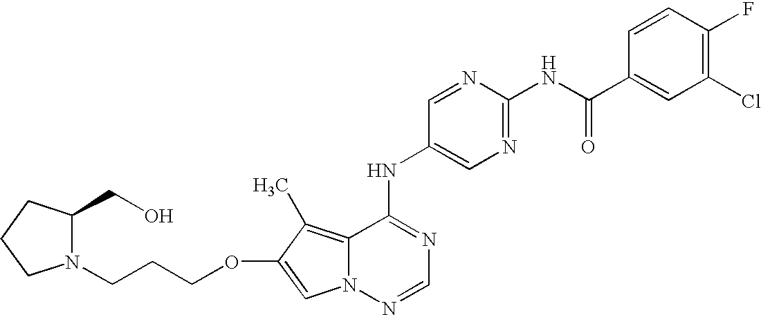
N1(CCCOC2=CN3C(=C2C)C(NC2=CN=C(NC(C4=CC(Cl)=C(F)C=C4)=O)N=C2)=NC=N3)C(CO)CCC1
